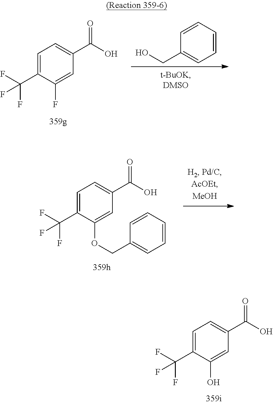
C1=C(C(F)(F)F)C(F)=CC(C(O)=O)=C1.C1=CC(CO)=CC=C1.C1=C(C(F)(F)F)C(OCC2=CC=CC=C2)=CC(C(O)=O)=C1.C1=C(C(F)(F)F)C(O)=CC(C(O)=O)=C1
